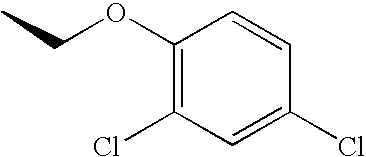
CCOC1=C(Cl)C=C(Cl)C=C1
